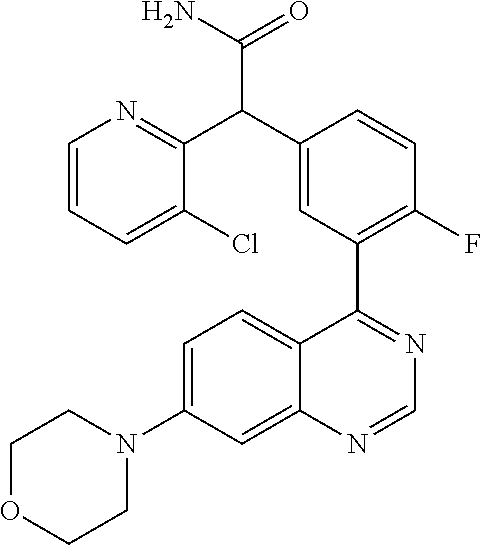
C12=CC(N3CCOCC3)=CC=C1C(C1=C(F)C=CC(C(C3=NC=CC=C3Cl)C(N)=O)=C1)=NC=N2
